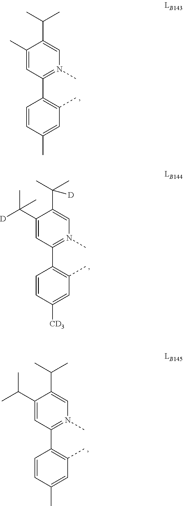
C1(C)=CC(C2=C(C)C=C(C)C=C2)=N(C)C=C1C(C)C.C1(C([D])(C)C)=CC(C2=C(C)C=C([CD3])C=C2)=N(C)C=C1C(C)(C)[D].C1(C(C)C)=CC(C2=C(C)C=C(C)C=C2)=N(C)C=C1C(C)C
